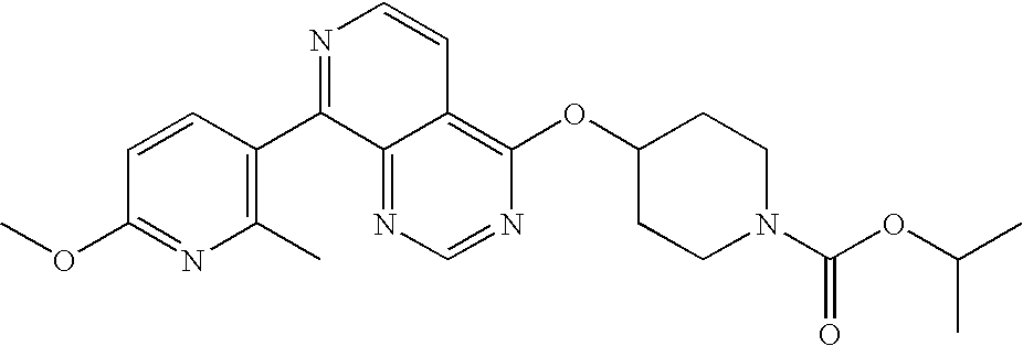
N1=CN=C2C(=C1OC1CCN(C(OC(C)C)=O)CC1)C=CN=C2C1=C(C)N=C(OC)C=C1
